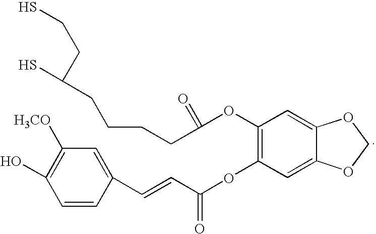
C1=CC(C=CC(OC2=C(OC(CCCCC(S)CCS)=O)C=C3C(=C2)OCO3)=O)=CC([H3CO])=C1O
